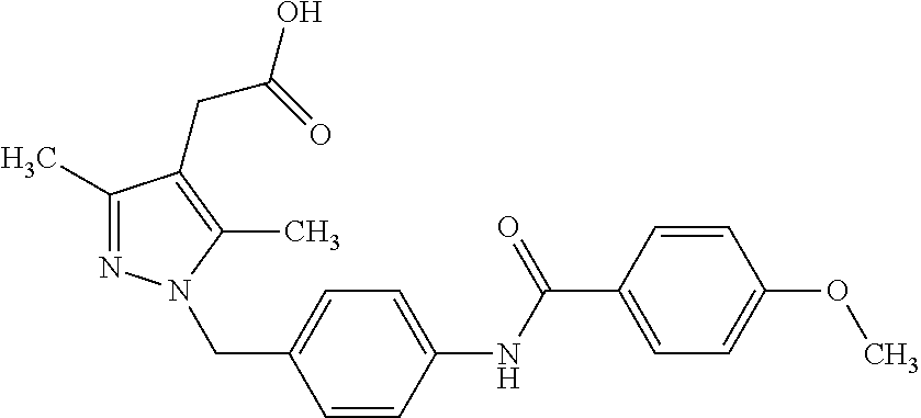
C1(C)=NN(CC2=CC=C(NC(C3=CC=C(OC)C=C3)=O)C=C2)C(C)=C1CC(=O)O
